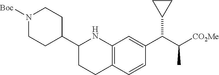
N1([Boc])CCC(C2CCC3=C(N2)C=C(C(C([CO2Me])C)C2CC2)C=C3)CC1
